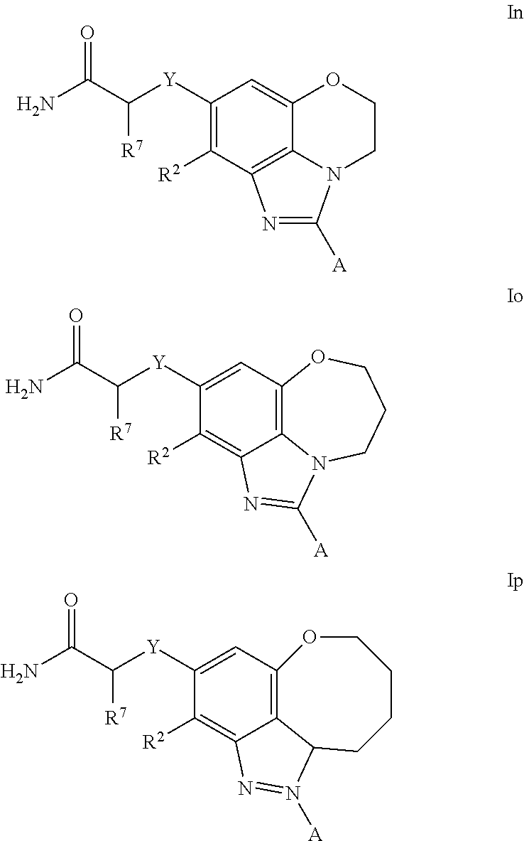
C1([Y]C(C(N)=O)[R7])=C([R2])C2=C3C(=C1)OCCN3C([A])=N2.C1([R2])=C2C3=C(C=C1[Y]C(C(N)=O)[R7])OCCCN3C([A])=N2.C1([R2])=C2C3=C(C=C1[Y]C(C(N)=O)[R7])OCCCCC3N([A])=N2
